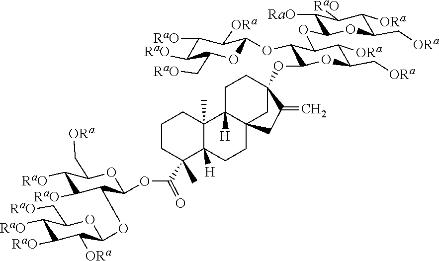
[RaO]C1C(OC2C([ORa])C([RaO])C([RaO])C(C[RaO])O2)C(OC(C2(C)CCCC3(C)C4([H])CCC5(OC6C(OC7C([ORa])C([RaO])C([RaO])C(C[RaO])O7)C(OC7C([RaO])C([RaO])C([ORa])C(C[ORa])O7)C([ORa])C(C[ORa])O6)C(=C)CC4(CCC23[H])C5)=O)OC(C[ORa])C1[RaO]
